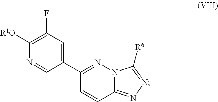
C1(C2=CC(F)=C([R1O])N=C2)=NN2C(=NN=C2[R6])C=C1
